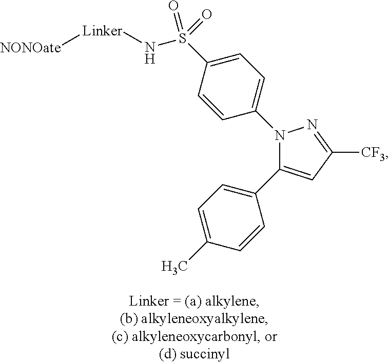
N1(C2=CC=C(S(=O)(N[Linker][NONOate])=O)C=C2)C(C2=CC=C(C)C=C2)=CC([CF3])=N1
